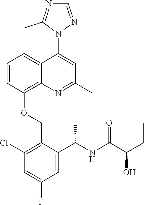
C1=CC(OCC2=C(Cl)C=C(F)C=C2C(NC(C(CC)O)=O)C)=C2C(=C1)C(N1N=CN=C1C)=CC(C)=N2
